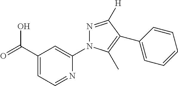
C1(C(=O)O)=CC=NC(N2N=C([H])C(C3=CC=CC=C3)=C2C)=C1
